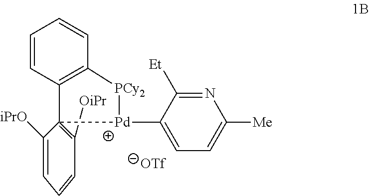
[Pd]1(C2=CC=C([Me])N=C2[Et])[PCy2]C2=C(C=CC=C2)C12=C([OiPr])C=CC=C2[iPrO]
